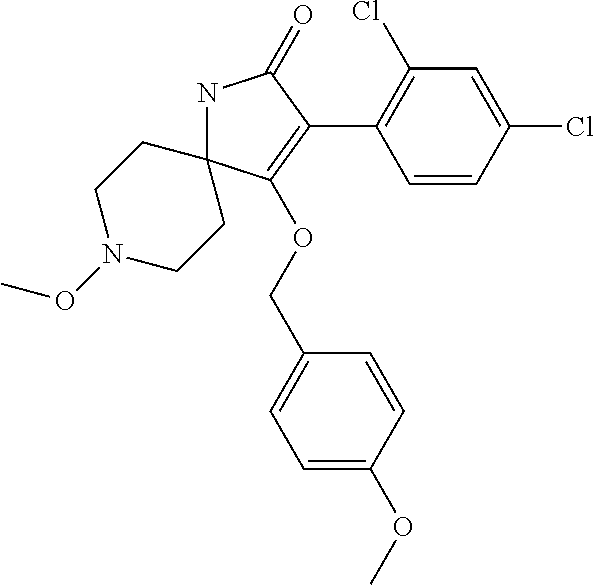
N1C2(C(OCC3=CC=C(OC)C=C3)=C(C3=C(Cl)C=C(Cl)C=C3)C1=O)CCN(OC)CC2
